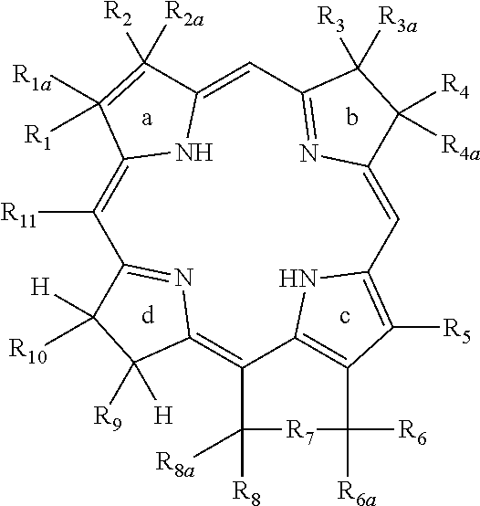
C1([R11])=C2NC(=CC3=NC(=CC4=C([R5])C5=C(N4)C(=C4N=C1C([H])([R10])C4([R9])[H])C([R8a])([R8])[R7]C5([R6])[R6a])C([R4])([R4a])C3([R3a])[R3])C([R2a])([R2])=C2([R1a])[R1]
